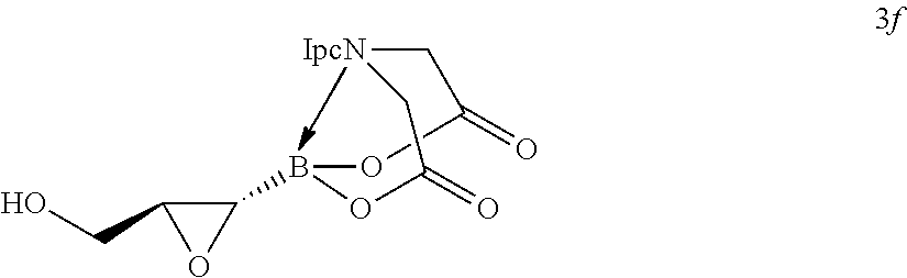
O1B(C2C(CO)O2)OC(=O)C[IpcN]CC1=O
